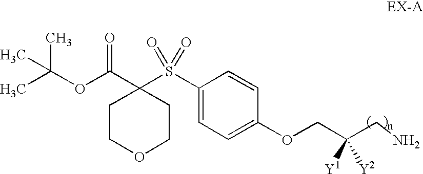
C1COCCC1(C(OC(C)(C)C)=O)S(C1=CC=C(OCC(CN)([Y1])[Y2])C=C1)(=O)=O
